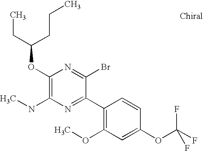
CCC(CCC)OC1=C(NC)N=C(C2=C(OC)C=C(OC(F)(F)F)C=C2)C(Br)=N1
